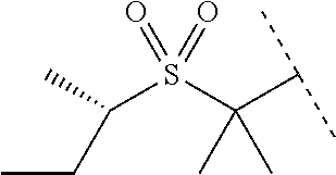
C(S(C(C(C)C)(C)C)(=O)=O)(C)CC
